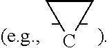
C1[C-2]C1
